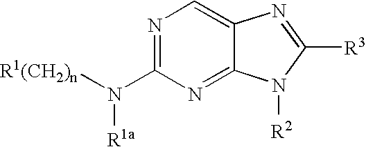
[R1(CH2)n]N(C1=NC=C2C(=N1)N([R2])C([R3])=N2)[R1a]
